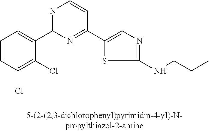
C1=CC(Cl)=C(Cl)C(C2=NC=CC(C3=CN=C(NCCC)S3)=N2)=C1
